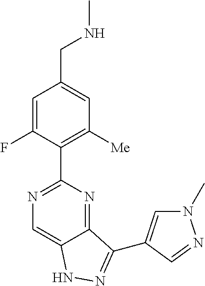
C1=C(F)C(C2=NC=C3C(=N2)C(C2=CN(C)N=C2)=NN3)=C([Me])C=C1CNC
